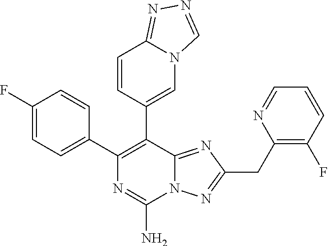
N12C(=NC(CC3=C(F)C=CC=N3)=N1)C(C1=CN3C(=NN=C3)C=C1)=C(C1=CC=C(F)C=C1)N=C2N
